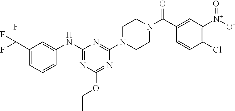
C1(C(F)(F)F)=CC=CC(NC2=NC(OCC)=NC(N3CCN(C(C4=CC([N+]([O-])=O)=C(Cl)C=C4)=O)CC3)=N2)=C1
